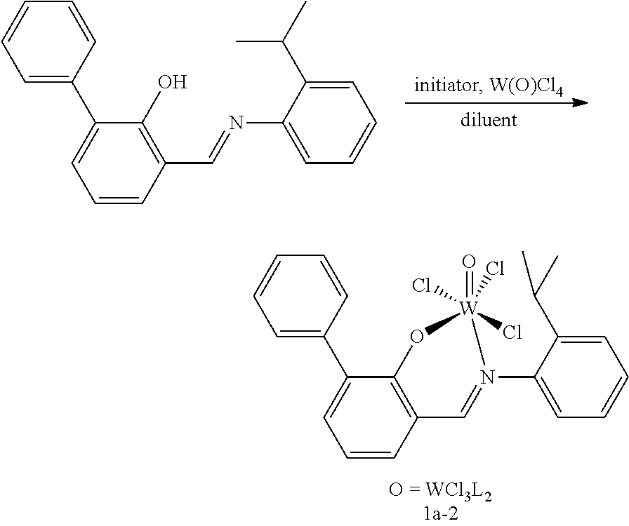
C1=C(C2=CC=CC(C=NC3=CC=CC=C3C(C)C)=C2O)C=CC=C1.C1=C(C2=CC=CC3=C2O[W](=O)(Cl)(Cl)(Cl)N(C2=CC=CC=C2C(C)C)=C3)C=CC=C1
